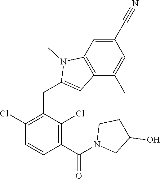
C1(Cl)=C(CC2=CC3=C(N2C)C=C(C#N)C=C3C)C(Cl)=C(C(N2CC(O)CC2)=O)C=C1
